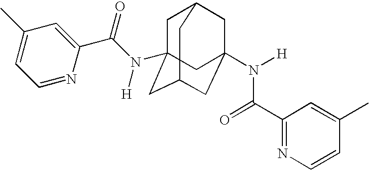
C1=C(C)C=C(C(N([H])C23CC4CC(N([H])C(C5=NC=CC(C)=C5)=O)(CC(C2)C4)C3)=O)N=C1
